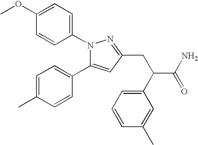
C1=C(OC)C=CC(N2C(C3=CC=C(C)C=C3)=CC(CC(C3=CC=CC(C)=C3)C(N)=O)=N2)=C1
